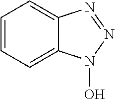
C1=CC=C2C(=C1)N=NN2O
